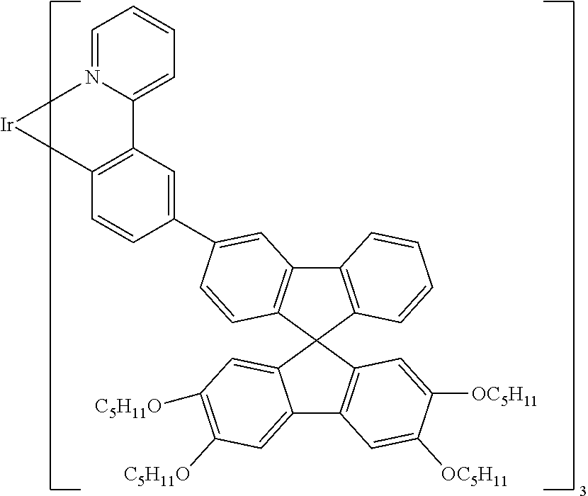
C12=C(C3(C4=C1C=C(C1=CC5=C(C=C1)[Ir]N1=CC=CC=C51)C=C4)C1=CC([C5H11O])=C([C5H11O])C=C1C1=C3C=C([OC5H11])C([OC5H11])=C1)C=CC=C2
